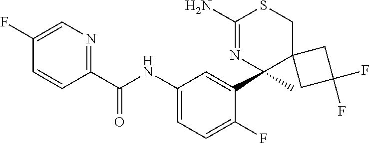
C1(C(NC2=CC=C(F)C(C3(C)C4(CSC(N)=N3)CC(F)(F)C4)=C2)=O)=NC=C(F)C=C1
